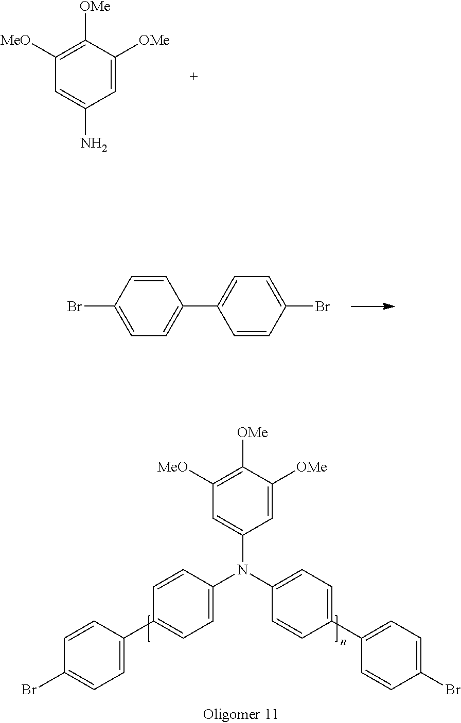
C1=C([OMe])C([OMe])=C([MeO])C=C1N.C1=CC(Br)=CC=C1C1=CC=C(Br)C=C1.C1=C([OMe])C([OMe])=C([MeO])C=C1N(C1=CC=C(C2=CC=C(Br)C=C2)C=C1)C1=CC=C(C2=CC=C(Br)C=C2)C=C1
